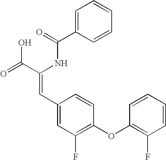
C(=O)(NC(C(=O)O)=CC1=CC(F)=C(OC2=C(F)C=CC=C2)C=C1)C1=CC=CC=C1
